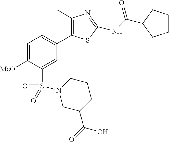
C1(C)=C(C2=CC=C([MeO])C(S(=O)(=O)N3CC(C(=O)O)CCC3)=C2)SC(NC(=O)C2CCCC2)=N1
